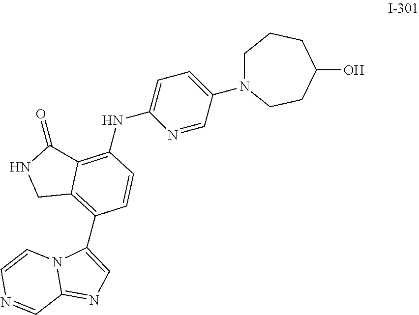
C1(NC2=C3C(=C(C4=CN=C5N4C=CN=C5)C=C2)CNC3=O)=CC=C(N2CCCC(O)CC2)C=N1
